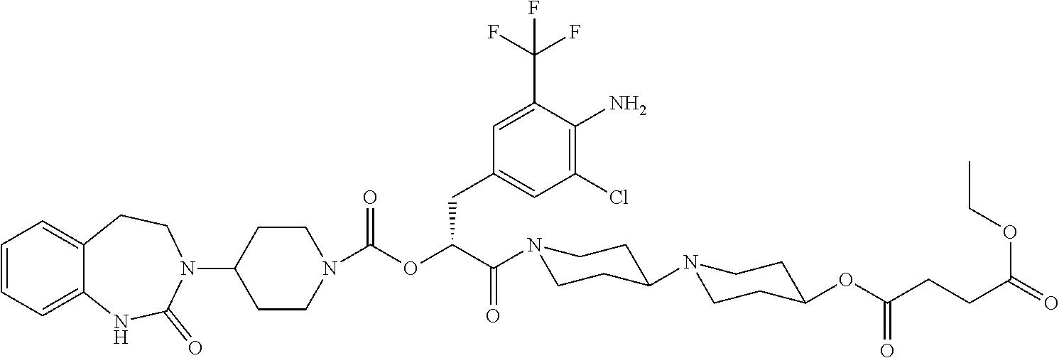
C12=CC=CC=C1NC(=O)N(C1CCN(C(OC(C(=O)N3CCC(N4CCC(OC(CCC(=O)OCC)=O)CC4)CC3)CC3=CC(Cl)=C(N)C(C(F)(F)F)=C3)=O)CC1)CC2
